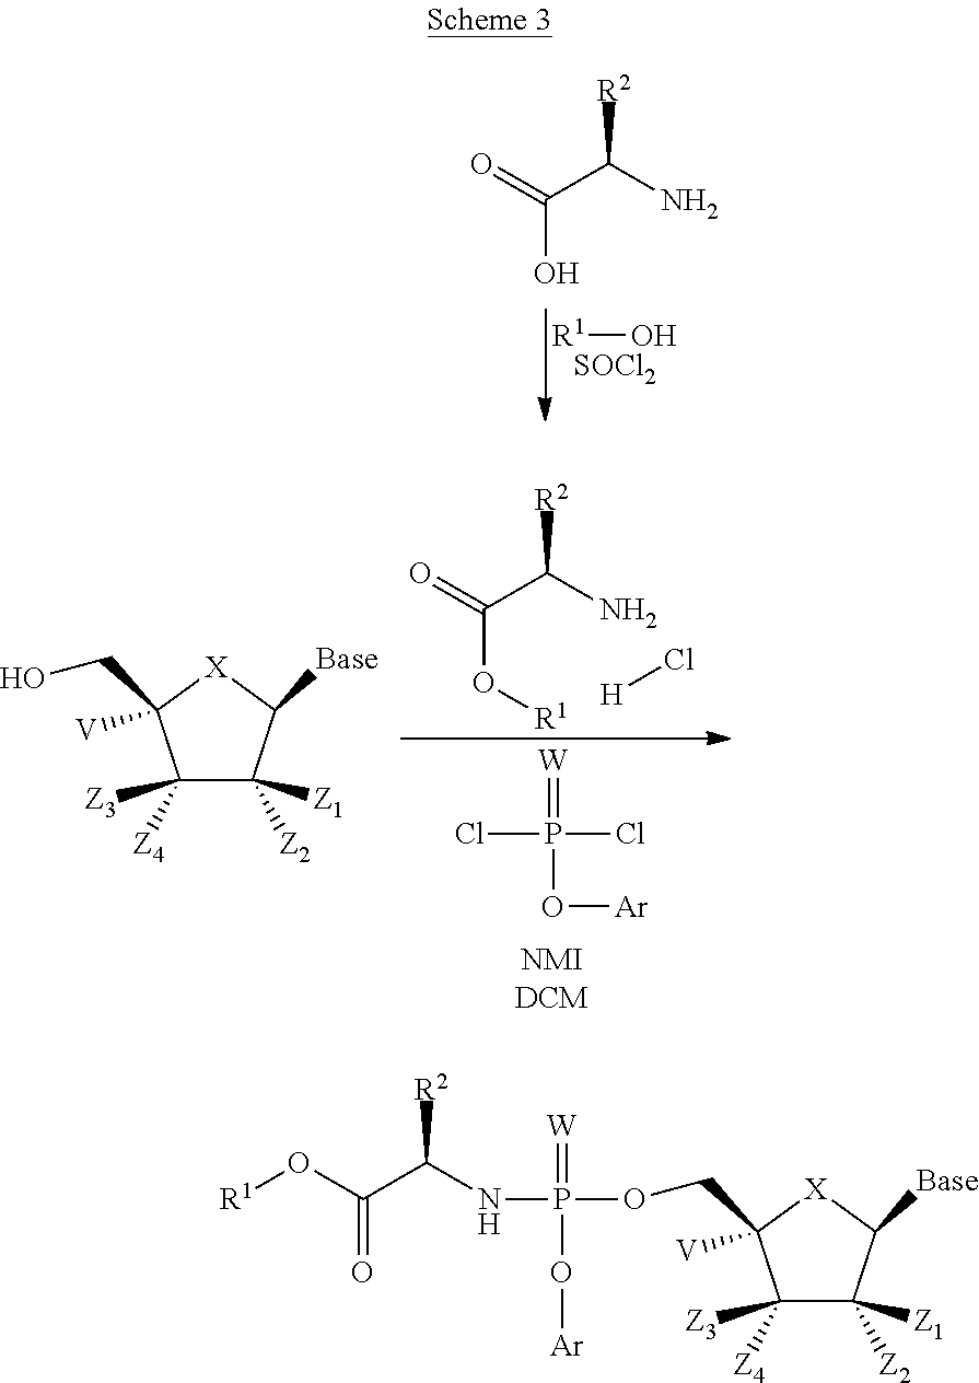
[R1]O.[SOCl2].O=C(C(N)[R2])O.C1([Z4])([Z3])C([Z2])([Z1])C([Base])[X]C1([V])CO.O=C(C(N)[R2])O[R1].[H]Cl.ClP(Cl)(=[W])O[Ar].C1([Z4])([Z3])C([Z2])([Z1])C([Base])[X]C1([V])COP(NC(C(O[R1])=O)[R2])(=[W])O[Ar]
